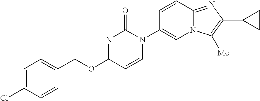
C1(COC2=NC(=O)N(C3=CN4C(=NC(C5CC5)=C4[Me])C=C3)C=C2)=CC=C(Cl)C=C1
